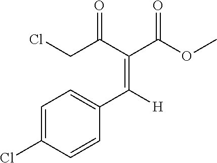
C1(C(=C(C(CCl)=O)C(=O)OC)[H])=CC=C(Cl)C=C1
